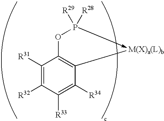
C1([R31])=C([R32])C([R33])=C([R34])C([M(X)a(L)b])=C1OP([R29])[R28]
